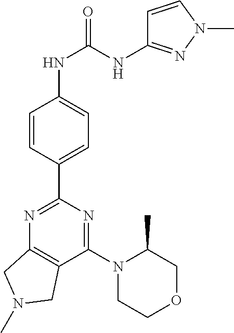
N1=C(C2=CC=C(NC(=O)NC3=NN(C)C=C3)C=C2)N=C(N2CCOCC2C)C2=C1CN(C)C2
